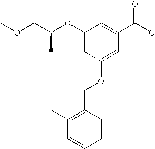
C1(OC(COC)C)=CC(OCC2=C(C)C=CC=C2)=CC(C(OC)=O)=C1
